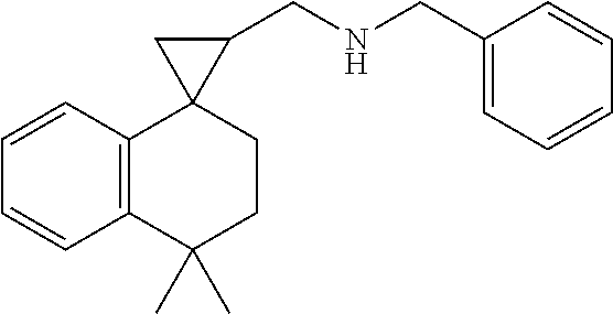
C12=C(C(C)(C)CCC13CC3CNCC1=CC=CC=C1)C=CC=C2
